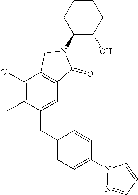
C1(Cl)=C(C)C(CC2=CC=C(N3N=CC=C3)C=C2)=CC2=C1CN(C1C(O)CCCC1)C2=O
